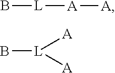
B[L][A][A].[L]([A])([A])B
